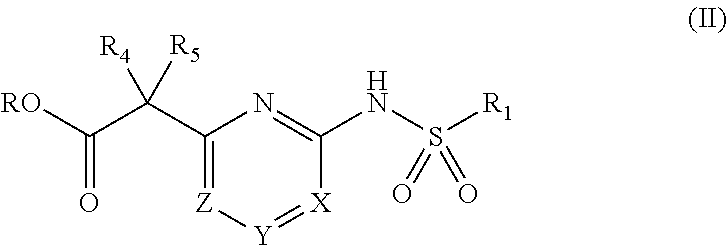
C1(C(C([RO])=O)([R4])[R5])=[Z][Y]=[X]C(NS([R1])(=O)=O)=N1
